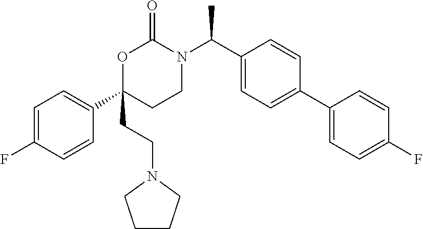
C1=C(F)C=CC(C2(CCN3CCCC3)CCN(C(C3=CC=C(C4=CC=C(F)C=C4)C=C3)C)C(=O)O2)=C1
